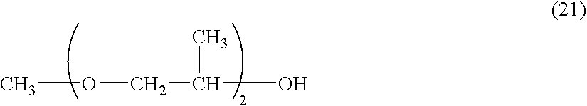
COCC(C)O
